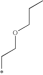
*CCOCCC
